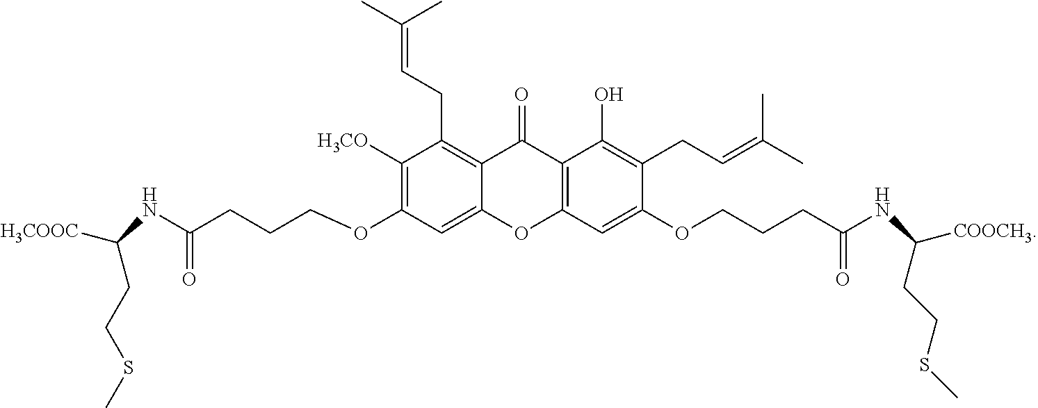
C1([H3CO])=C(OCCCC(NC(CCSC)[H3COOC])=O)C=C2C(=C1CC=C(C)C)C(=O)C1=C(O2)C=C(OCCCC(NC(CCSC)[COOCH3])=O)C(CC=C(C)C)=C1O
